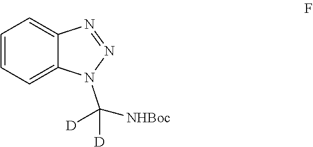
C1=CC=C2C(=C1)N=NN2C([D])([NHBoc])[D]
